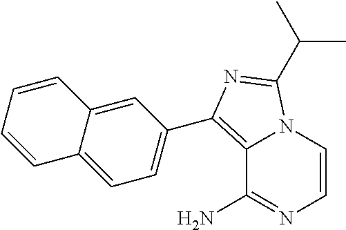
C1=CN2C(=C(C3=CC=C4C(=C3)C=CC=C4)N=C2C(C)C)C(N)=N1
